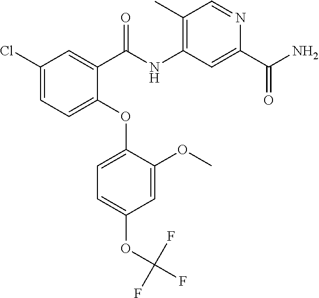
O(C1=CC=C(Cl)C=C1C(NC1=C(C)C=NC(C(N)=O)=C1)=O)C1=CC=C(OC(F)(F)F)C=C1OC
